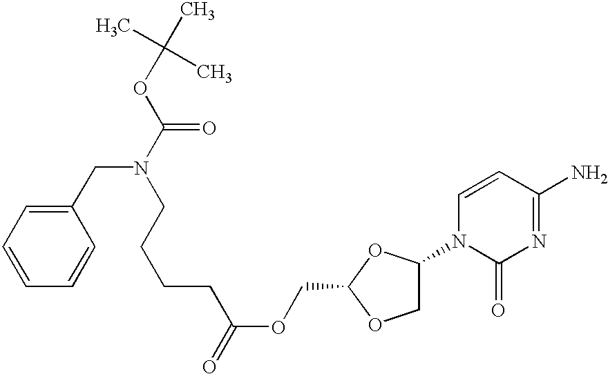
C1=CC=CC(CN(C(OC(C)(C)C)=O)CCCCC(OCC2OCC(N3C(=O)N=C(N)C=C3)O2)=O)=C1
